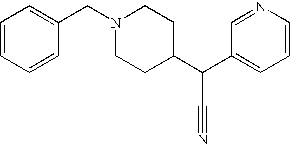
C1=CC=CC(CN2CCC(C(C3=CC=CN=C3)C#N)CC2)=C1
